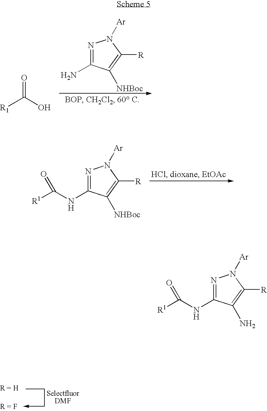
[R1]C(O)=O.N1=C(N)C([NHBoc])=C([R])N1[Ar].N1=C(NC([R1])=O)C([NHBoc])=C([R])N1[Ar].N1=C(NC([R1])=O)C(N)=C([R])N1[Ar]
